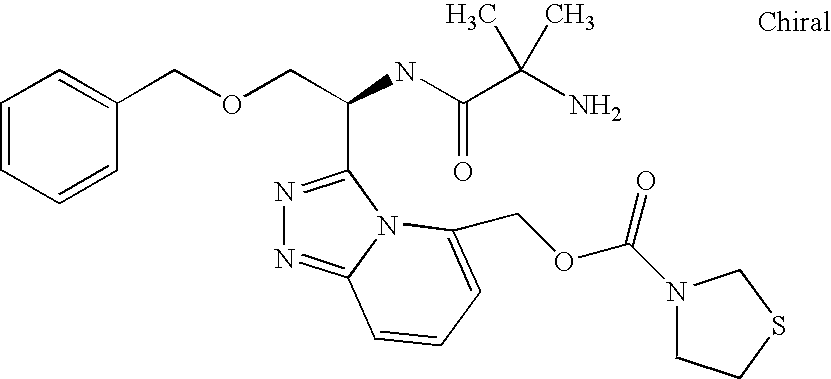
C(OCC(C1=NN=C2N1C(COC(N1CCSC1)=O)=CC=C2)NC(=O)C(C)(N)C)C1=CC=CC=C1
